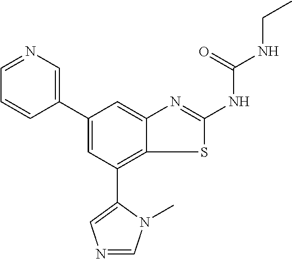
C1(C2=CN=CC=C2)=CC(C2=CN=CN2C)=C2C(=C1)N=C(NC(NCC)=O)S2
